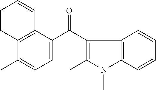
C12=C(C(C(C3=C(C)N(C)C4=C3C=CC=C4)=O)=CC=C1C)C=CC=C2
